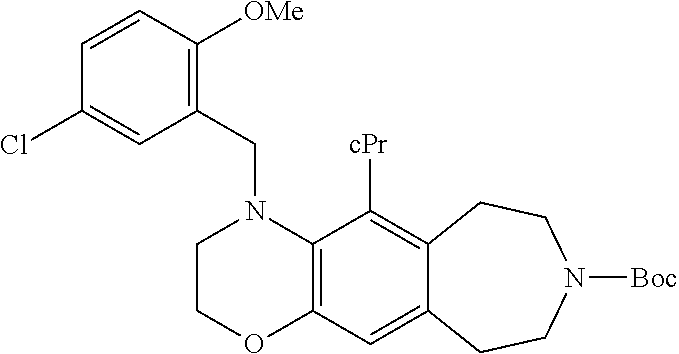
C1COC2=C(N1CC1=C([OMe])C=CC(Cl)=C1)C([cPr])=C1C(=C2)CCN([Boc])CC1
